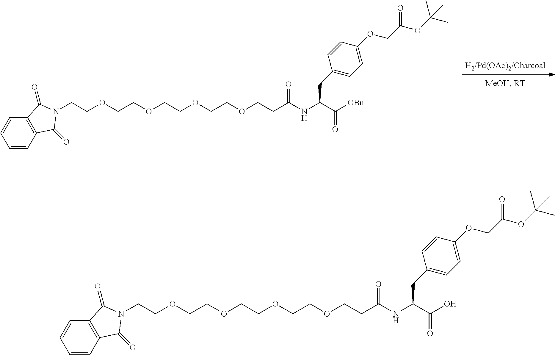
C1=CC2=C(C=C1)C(=O)N(CCOCCOCCOCCOCCC(NC(C([OBn])=O)CC1=CC=C(OCC(OC(C)(C)C)=O)C=C1)=O)C2=O.C1=CC2=C(C=C1)C(=O)N(CCOCCOCCOCCOCCC(NC(C(O)=O)CC1=CC=C(OCC(OC(C)(C)C)=O)C=C1)=O)C2=O
